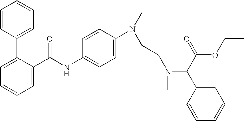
C1=C(C(NC2=CC=C(N(C)CCN(C(C(=O)OCC)C3=CC=CC=C3)C)C=C2)=O)C(C2=CC=CC=C2)=CC=C1
